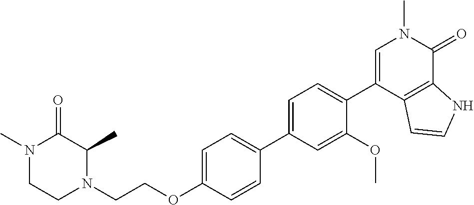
CN1CCN(CCOC2=CC=C(C3=CC=C(C4=CN(C)C(=O)C5=C4C=CN5)C(OC)=C3)C=C2)C(C)C1=O
